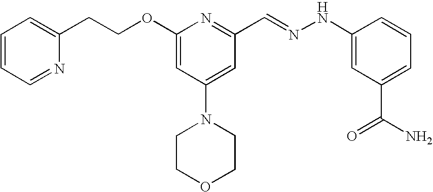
C(COC1=CC(N2CCOCC2)=CC(C=NNC2=CC(C(N)=O)=CC=C2)=N1)C1=CC=CC=N1
